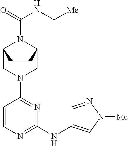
C1=CN=C(NC2=CN([Me])N=C2)N=C1N1CC2N(C(=O)NC[Me])C(C1)CC2
